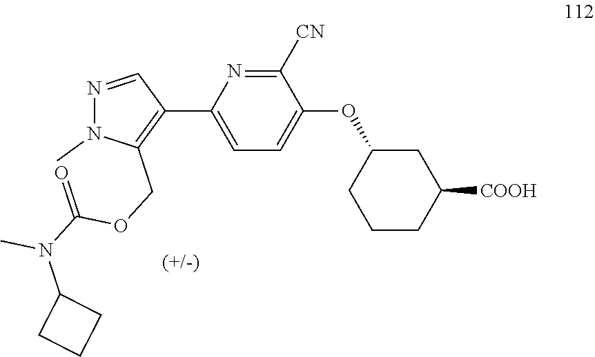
C1([CN])=NC(C2=C(COC(N(C3CCC3)C)=O)N(C)N=C2)=CC=C1OC1CCCC([COOH])C1
